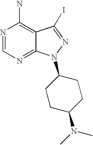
N1=CN=C2C(=C1N)C(I)=NN2C1CCC(N(C)C)CC1
